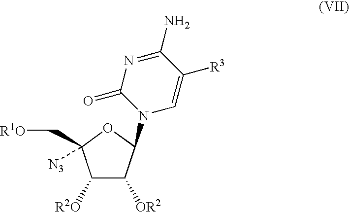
C1([R2O])C([OR2])C(N2C=C([R3])C(N)=NC2=O)OC1(C[R1O])[N3]
